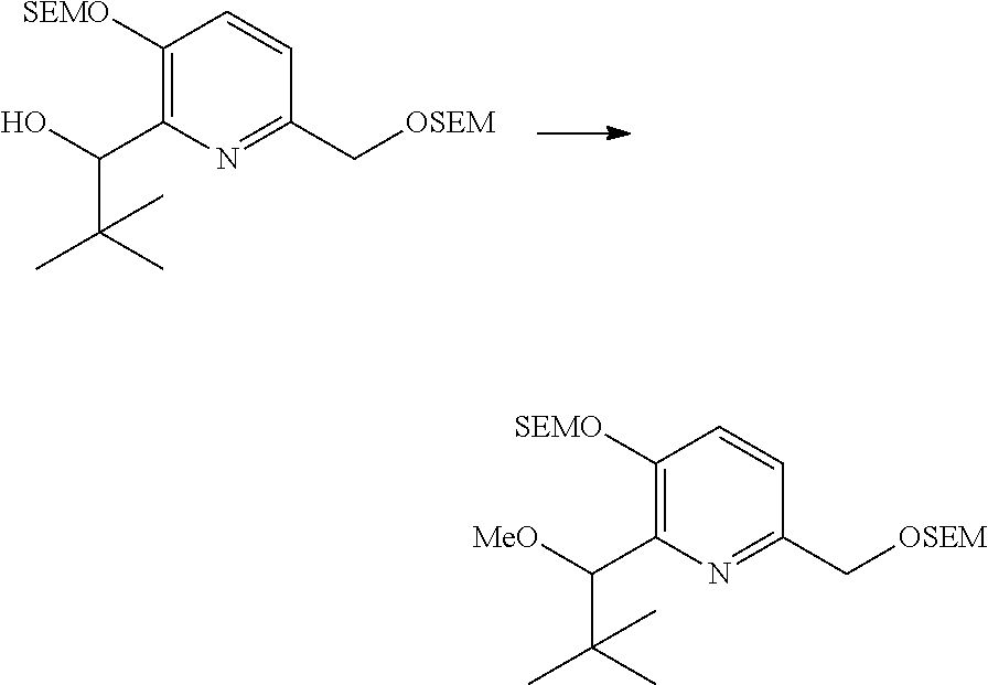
C1([SEMO])=C(C(O)C(C)(C)C)N=C(C[OSEM])C=C1.C1([SEMO])=C(C([MeO])C(C)(C)C)N=C(C[OSEM])C=C1
